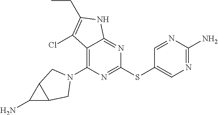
C1(N2CC3C(N)C3C2)=C2C(=NC(SC3=CN=C(N)N=C3)=N1)NC(CC)=C2Cl
